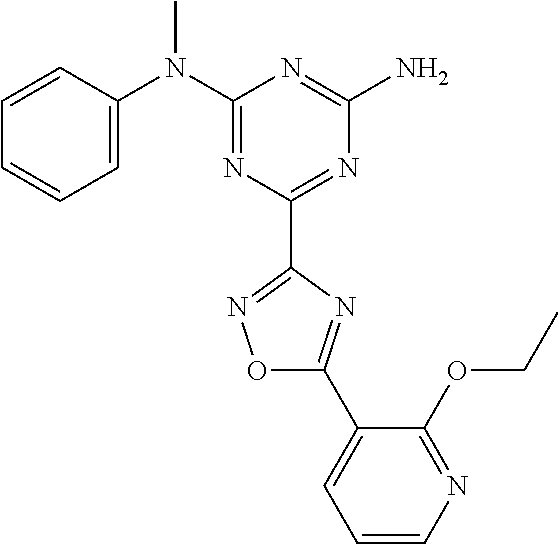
C1=CC(N(C2=NC(C3=NOC(C4=CC=CN=C4OCC)=N3)=NC(N)=N2)C)=CC=C1
